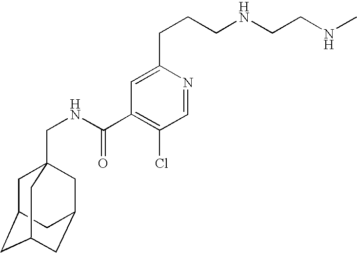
C1C2CC3CC(CC1(CNC(C1=C(Cl)C=NC(CCCNCCNC)=C1)=O)C3)C2
